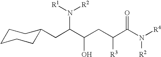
N(C(C(CC(C(CC1CCCCC1)N([R2])[R1])O)[R3])=O)([R4])[R2]
